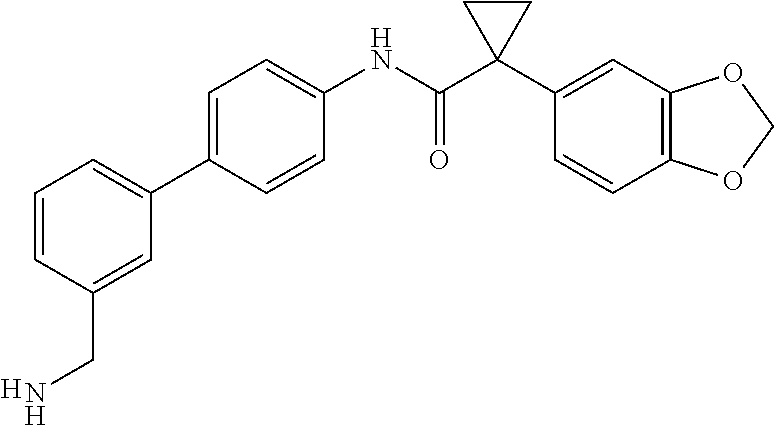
C1=CC(C2=CC=CC(CN)=C2)=CC=C1NC(C1(C2=CC3=C(C=C2)OCO3)CC1)=O.[H]
